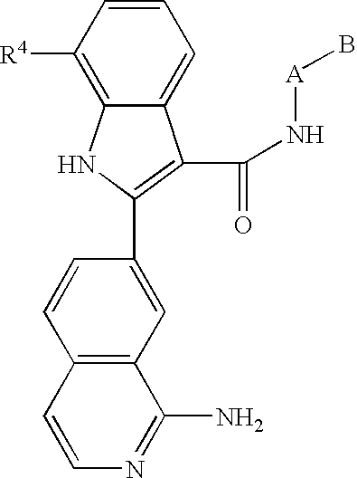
C12=CC=CC([R4])=C1NC(C1=CC3=C(C=C1)C=CN=C3N)=C2C(N[A]B)=O
